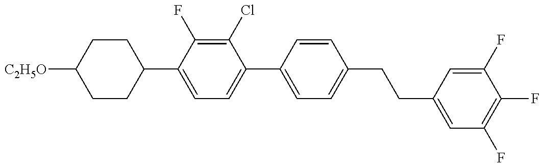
C1CC(C2=CC=C(C3=CC=C(CCC4=CC(F)=C(F)C(F)=C4)C=C3)C(Cl)=C2F)CCC1[C2H5O]
